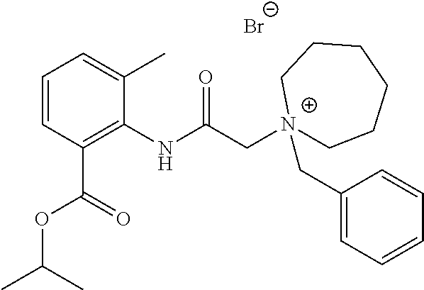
C1=CC(C(OC(C)C)=O)=C(NC(C[N+]2(CC3=CC=CC=C3)CCCCCC2)=O)C(C)=C1.[Br-]
